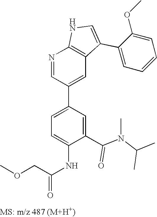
N1=CC(C2=CC=C(NC(COC)=O)C(C(N(C)C(C)C)=O)=C2)=CC2=C1NC=C2C1=CC=CC=C1OC
